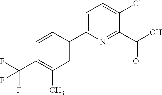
C1=C(C2=CC=C(Cl)C(C(O)=O)=N2)C=CC(C(F)(F)F)=C1C
